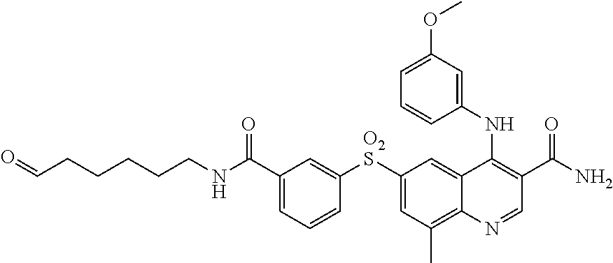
O=CCCCCCNC(C1=CC=CC([O2S]C2=CC(C)=C3C(=C2)C(NC2=CC(OC)=CC=C2)=C(C(N)=O)C=N3)=C1)=O
